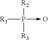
[R1]P([R2])([R3])->O
